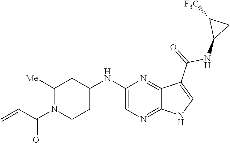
C1([Me])N(C(C=C)=O)CCC(NC2=CN=C3C(=N2)C(C(=O)NC2CC2[F3C])=CN3)C1
